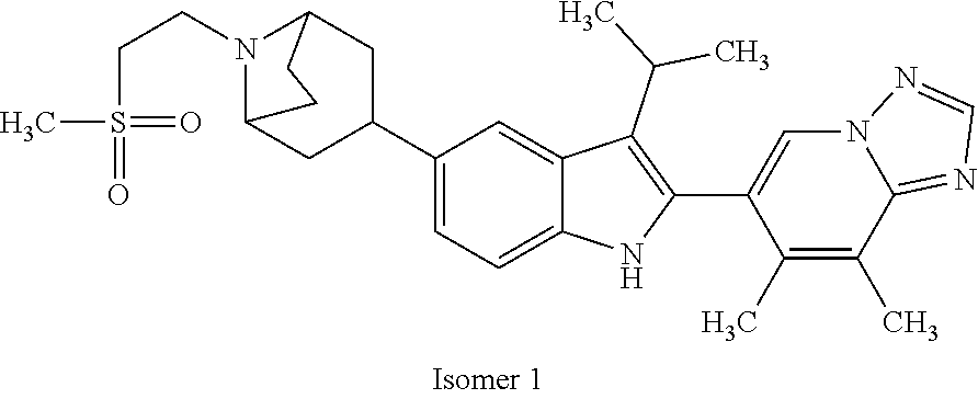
N1(CCS(=O)(=O)C)C2CC(C3=CC=C4C(=C3)C(C(C)C)=C(C3=CN5C(=NC=N5)C(C)=C3C)N4)CC1CC2
